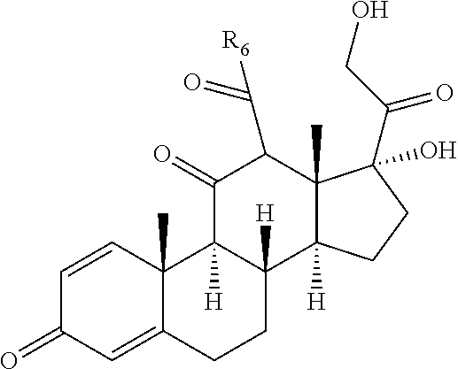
C1=CC2(C)C(=CC1=O)CCC1([H])C2([H])C(=O)C(C([R6])=O)C2(C)C1([H])CCC2(C(CO)=O)O
